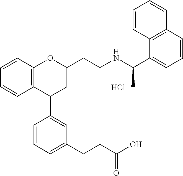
Cl.C12=C(C=CC=C1)OC(CCNC(C1=CC=CC3=C1C=CC=C3)C)CC2C1=CC(CCC(O)=O)=CC=C1
